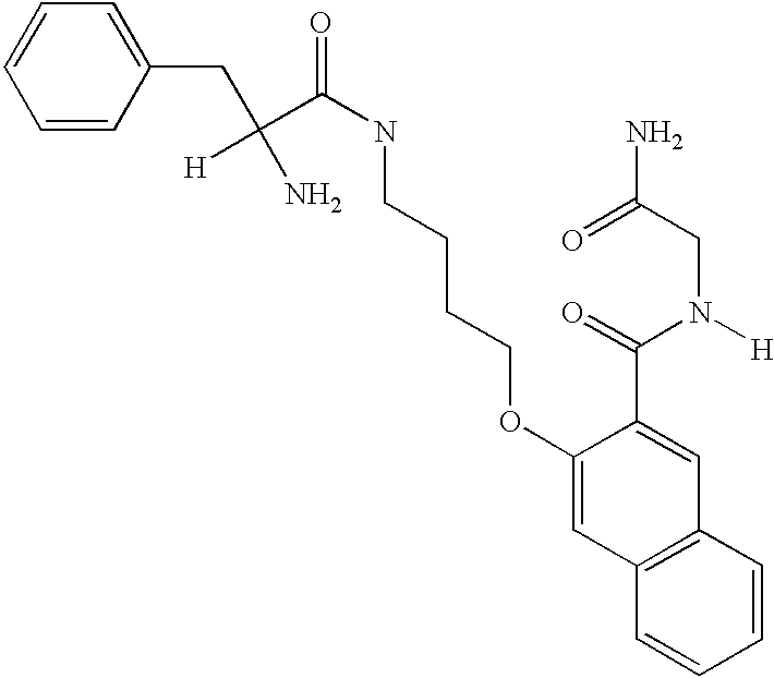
C(C(C(NCCCCOC1=CC2=C(C=C1C(=O)N([H])CC(N)=O)C=CC=C2)=O)(N)[H])C1=CC=CC=C1
